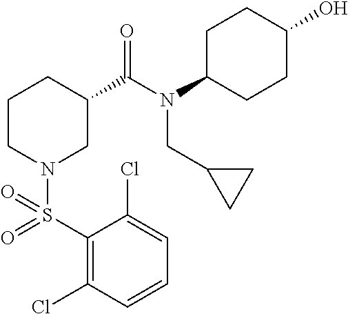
C1(S(=O)(=O)N2CC(C(N(C3CCC(O)CC3)CC3CC3)=O)CCC2)=C(Cl)C=CC=C1Cl
